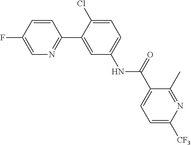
C1(C)=NC([CF3])=CC=C1C(NC1=CC=C(Cl)C(C2=NC=C(F)C=C2)=C1)=O
